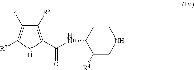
C1([R2])=C(C(NC2CCNCC2[R4])=O)NC([R3])=C1[R1]
